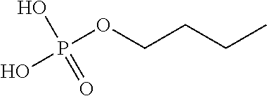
P(OCCCC)(O)(O)=O
